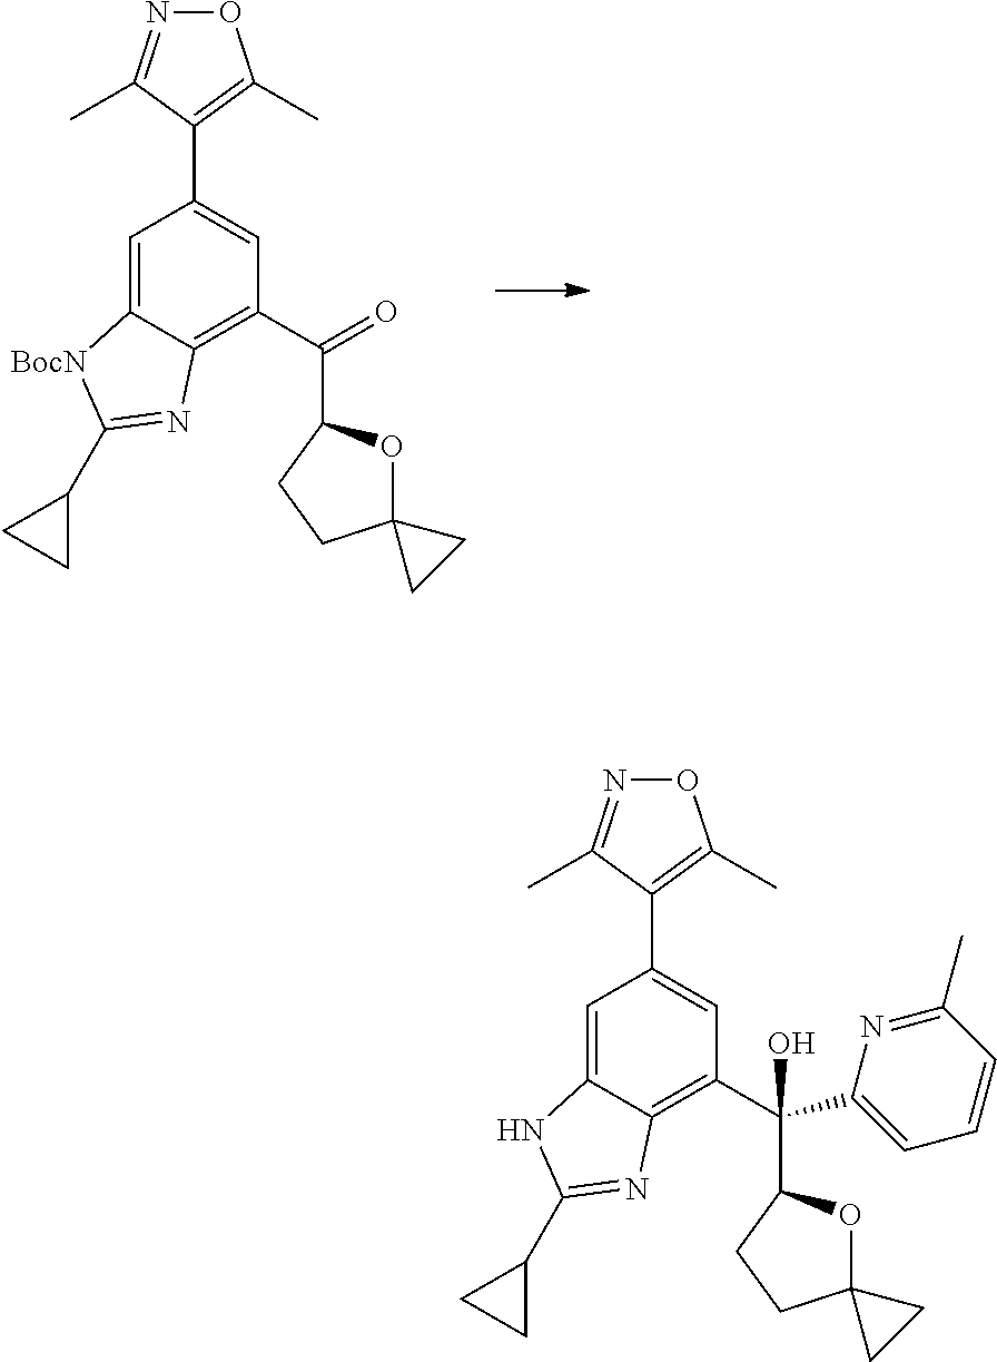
C1=C2C(=C(C(=O)C3OC4(CC3)CC4)C=C1C1=C(C)ON=C1C)N=C(C1CC1)[BocN]2.C1=C2C(=C(C(C3=CC=CC(C)=N3)(C3OC4(CC3)CC4)O)C=C1C1=C(C)ON=C1C)N=C(C1CC1)N2
